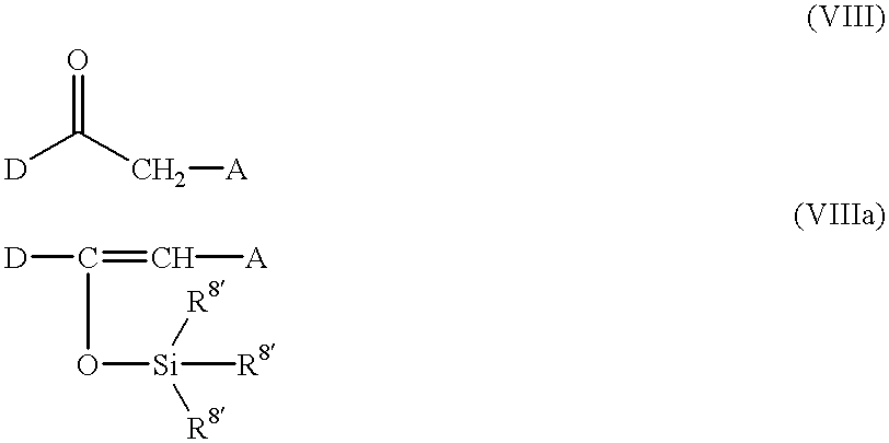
[D]C(C[A])=O.C(O[Si]([R8])([R8])[R8])(=C[A])[D]
